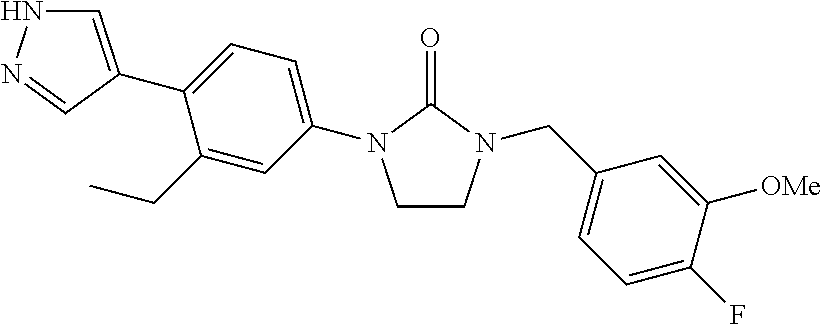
C1(CC)=CC(N2CCN(CC3=CC=C(F)C([OMe])=C3)C2=O)=CC=C1C1=CNN=C1
